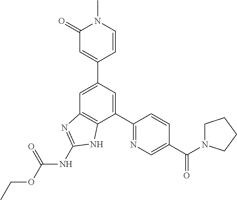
C1=C(C2=CC(=O)N(C)C=C2)C=C(C2=NC=C(C(=O)N3CCCC3)C=C2)C2=C1N=C(NC(OCC)=O)N2
